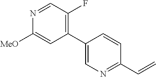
C1(C2=CN=C(C=C)C=C2)=C(F)C=NC([MeO])=C1
